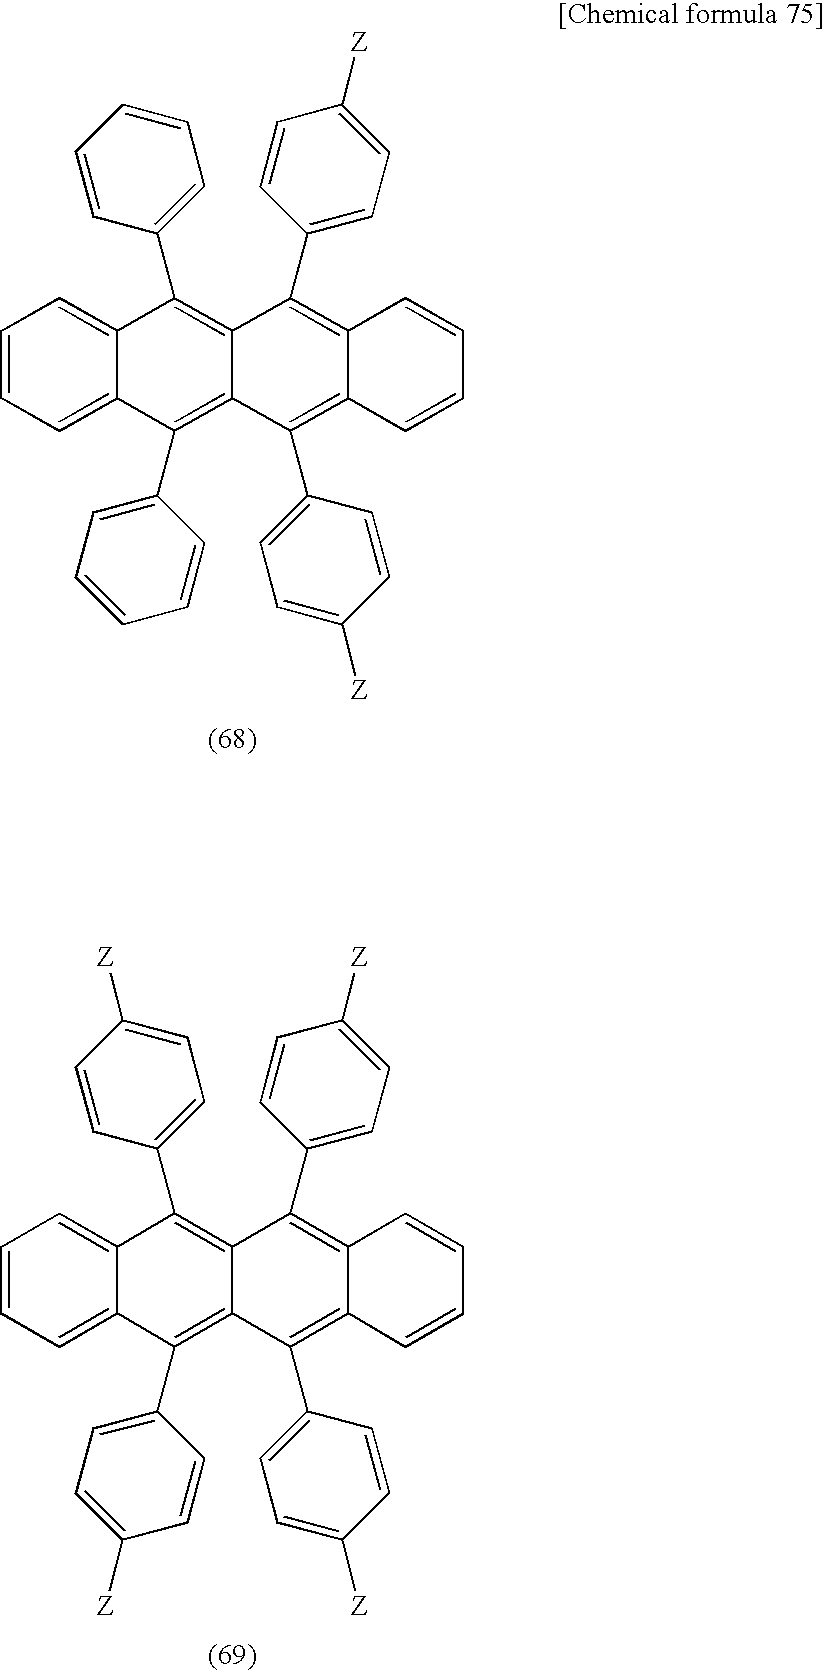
C1=CC=C2C(=C1)C(C1=CC=CC=C1)=C1C(=C2C2=CC=CC=C2)C(C2=CC=C([Z])C=C2)=C2C(=C1C1=CC=C([Z])C=C1)C=CC=C2.C1=CC=C2C(=C1)C(C1=CC=C([Z])C=C1)=C1C(=C2C2=CC=C([Z])C=C2)C(C2=CC=C([Z])C=C2)=C2C(=C1C1=CC=C([Z])C=C1)C=CC=C2
